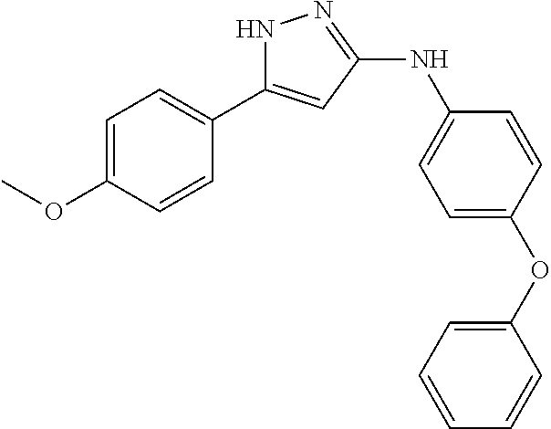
N1C(C2=CC=C(OC)C=C2)=CC(NC2=CC=C(OC3=CC=CC=C3)C=C2)=N1
